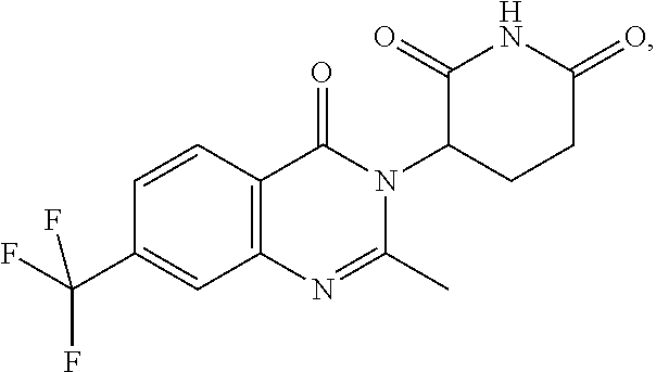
C12=C(C=CC(C(F)(F)F)=C1)C(=O)N(C1CCC(=O)NC1=O)C(C)=N2
